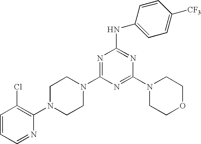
C1=CC=NC(N2CCN(C3=NC(NC4=CC=C([CF3])C=C4)=NC(N4CCOCC4)=N3)CC2)=C1Cl
